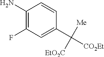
C1(N)=C(F)C=C(C([EtO2C])([Me])[CO2Et])C=C1
